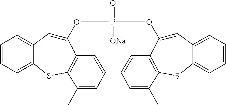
C1=C(OP([ONa])(=O)OC2=CC3=CC=CC=C3SC3=C2C=CC=C3C)C2=C(SC3=CC=CC=C13)C(C)=CC=C2
